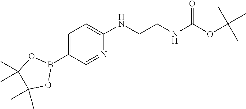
C1=C(B2OC(C)(C)C(C)(C)O2)C=NC(NCCNC(=O)OC(C)(C)C)=C1
